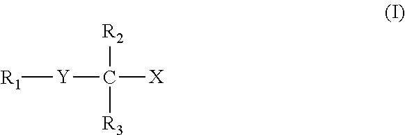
[Y]([R1])C([X])([R2])[R3]
